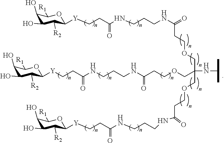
C1(O)C(O)C([R2])C([Y]CCC(=O)NCCCNC(=O)CCOCC(NC(C)C)(COCCC(NCCCNC(CC[Y]C2C([R2])C(O)C(O)C([R1])O2)=O)=O)COCCC(NCCCNC(CC[Y]C2C([R2])C(O)C(O)C([R1])O2)=O)=O)OC1[R1]
